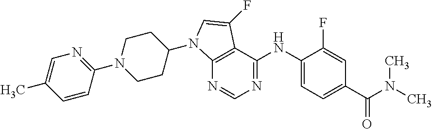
N1=CN=C(NC2=CC=C(C(N(C)C)=O)C=C2F)C2=C1N(C1CCN(C3=NC=C(C)C=C3)CC1)C=C2F
